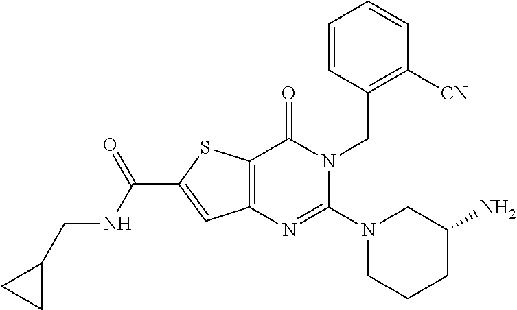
C12=C(SC(C(NCC3CC3)=O)=C1)C(=O)N(CC1=C([CN])C=CC=C1)C(N1CCCC(N)C1)=N2
